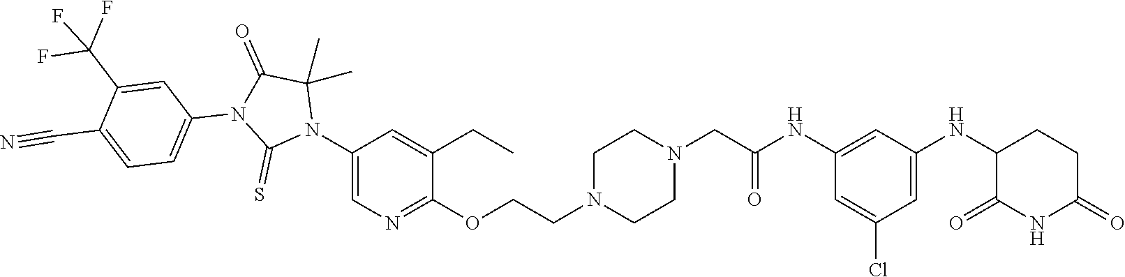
C1=C(Cl)C=C(NC2C(=O)NC(=O)CC2)C=C1NC(CN1CCN(CCOC2=NC=C(N3C(C)(C)C(=O)N(C4=CC=C(C#N)C(C(F)(F)F)=C4)C3=S)C=C2CC)CC1)=O
